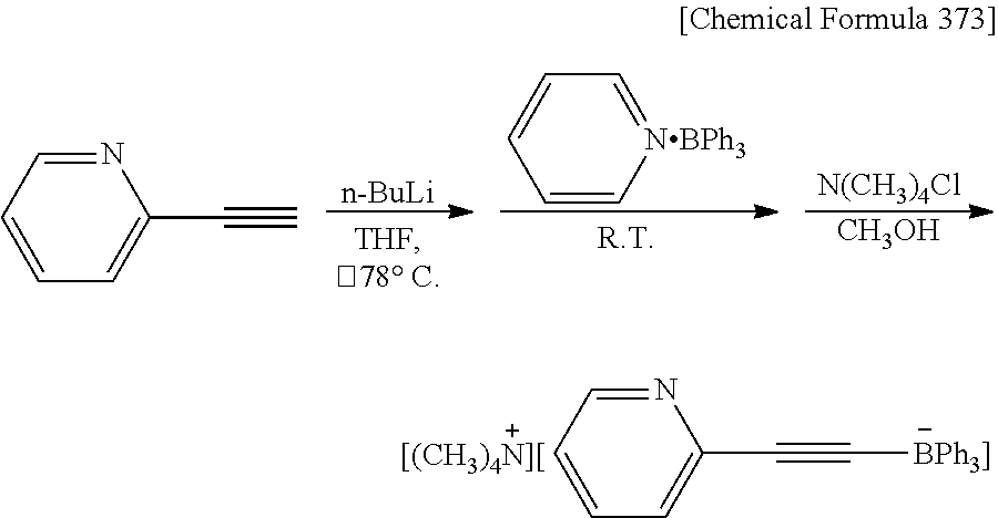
N1=CC=CC=C1C#C.[n-BuLi].C1=[NBPh3]C=CC=C1.[N(CH3)4Cl].[CH3OH].N1=CC=CC=C1C#C[BPh3]]
